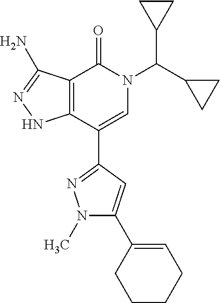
C12=C(C(C3=NN(C)C(C4=CCCCC4)=C3)=CN(C(C3CC3)C3CC3)C1=O)NN=C2N
